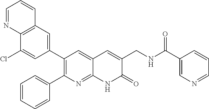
C12=C(C=C(C3=C(C4=CC=CC=C4)N=C4C(=C3)C=C(CNC(C3=CN=CC=C3)=O)C(=O)N4)C=C1Cl)C=CC=N2
